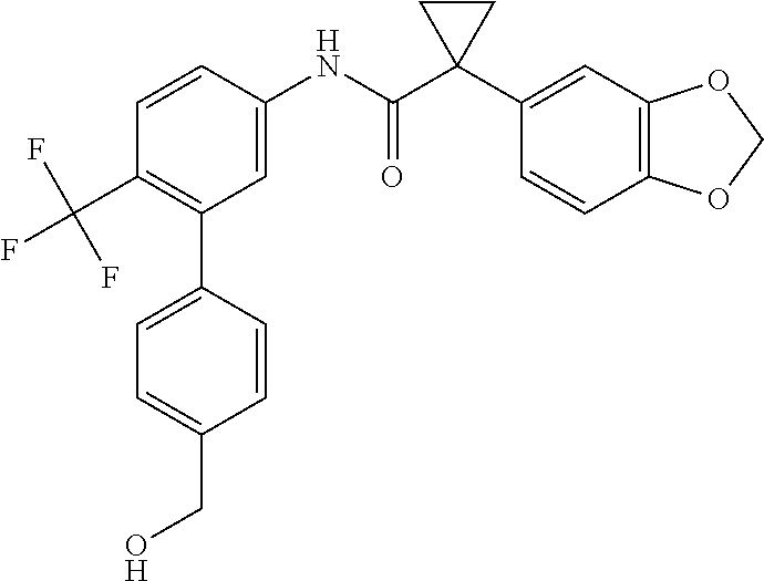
C1(C2=C(C(F)(F)F)C=CC(NC(C3(C4=CC5=C(C=C4)OCO5)CC3)=O)=C2)=CC=C(CO)C=C1
